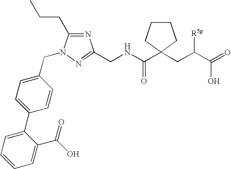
N1=C(CCC)N(CC2=CC=C(C3=CC=CC=C3C(O)=O)C=C2)N=C1CNC(C1(CC(C(=O)O)[R5g])CCCC1)=O
